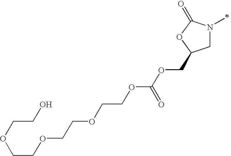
C1N(C)C(=O)OC1COC(OCCOCCOCCOCCO)=O
